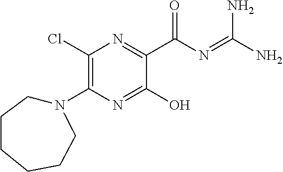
C1(Cl)=C(N2CCCCCC2)N=C(O)C(C(N=C(N)N)=O)=N1
